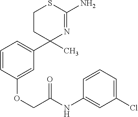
C1=CC(OCC(NC2=CC(Cl)=CC=C2)=O)=CC(C2(C)N=C(N)SCC2)=C1
